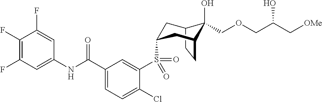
C12CCC(CC(S(C3=CC(C(NC4=CC(F)=C(F)C(F)=C4)=O)=CC=C3Cl)(=O)=O)C1)C2(O)COCC(C[OMe])O
